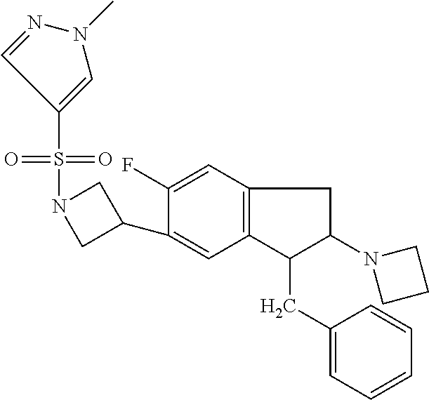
O=S(=O)(C1=CN(C)N=C1)N1CC(C2=CC3=C(C=C2F)CC(N2CCC2)C3CC2=CC=CC=C2)C1
